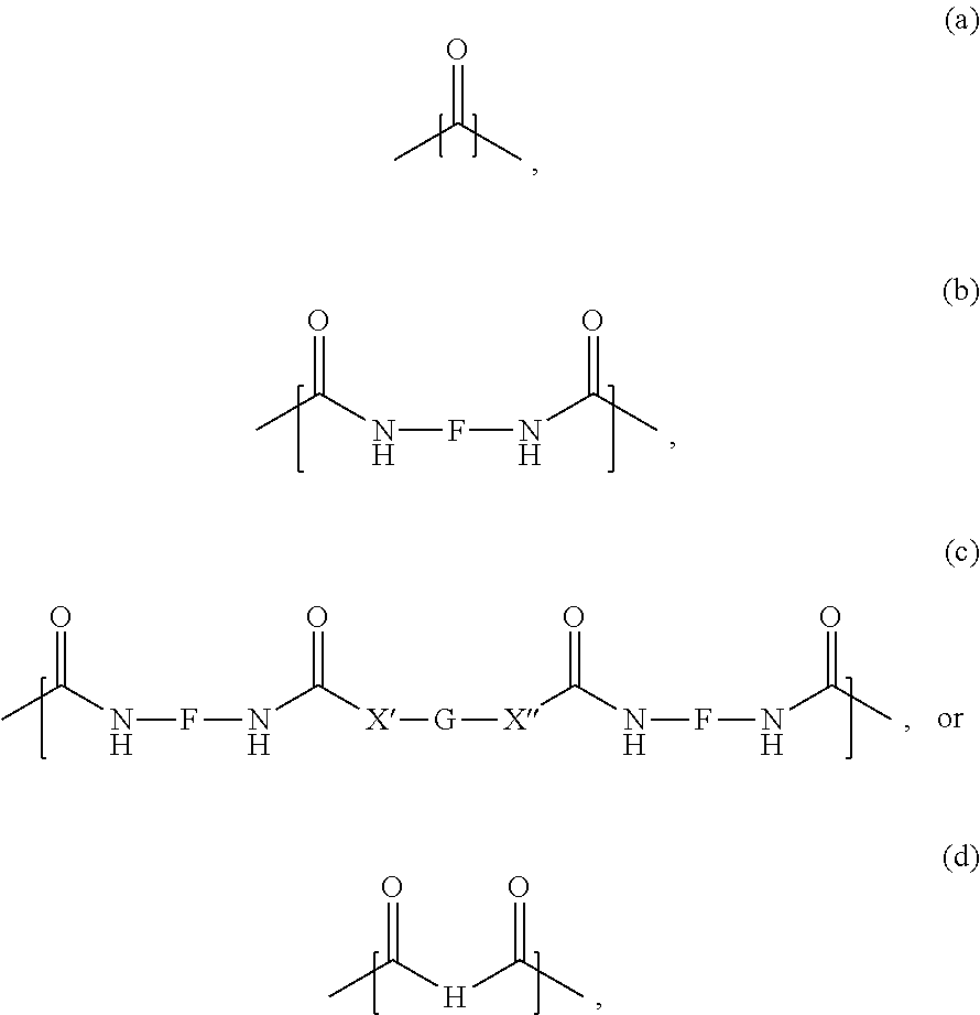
CC(C)=O.CC(NFNC(C)=O)=O.CC(NFNC([X][G][X]C(NFNC(C)=O)=O)=O)=O.CC([H]C(C)=O)=O
